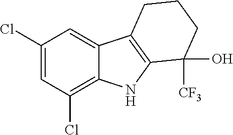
C1(Cl)=CC(Cl)=C2C(=C1)C1=C(N2)C([CF3])(O)CCC1
